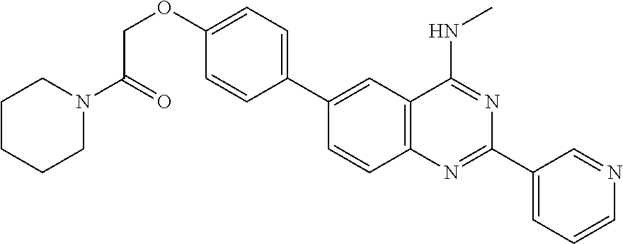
C1(C2=CC3=C(C=C2)N=C(C2=CC=CN=C2)N=C3NC)=CC=C(OCC(N2CCCCC2)=O)C=C1
